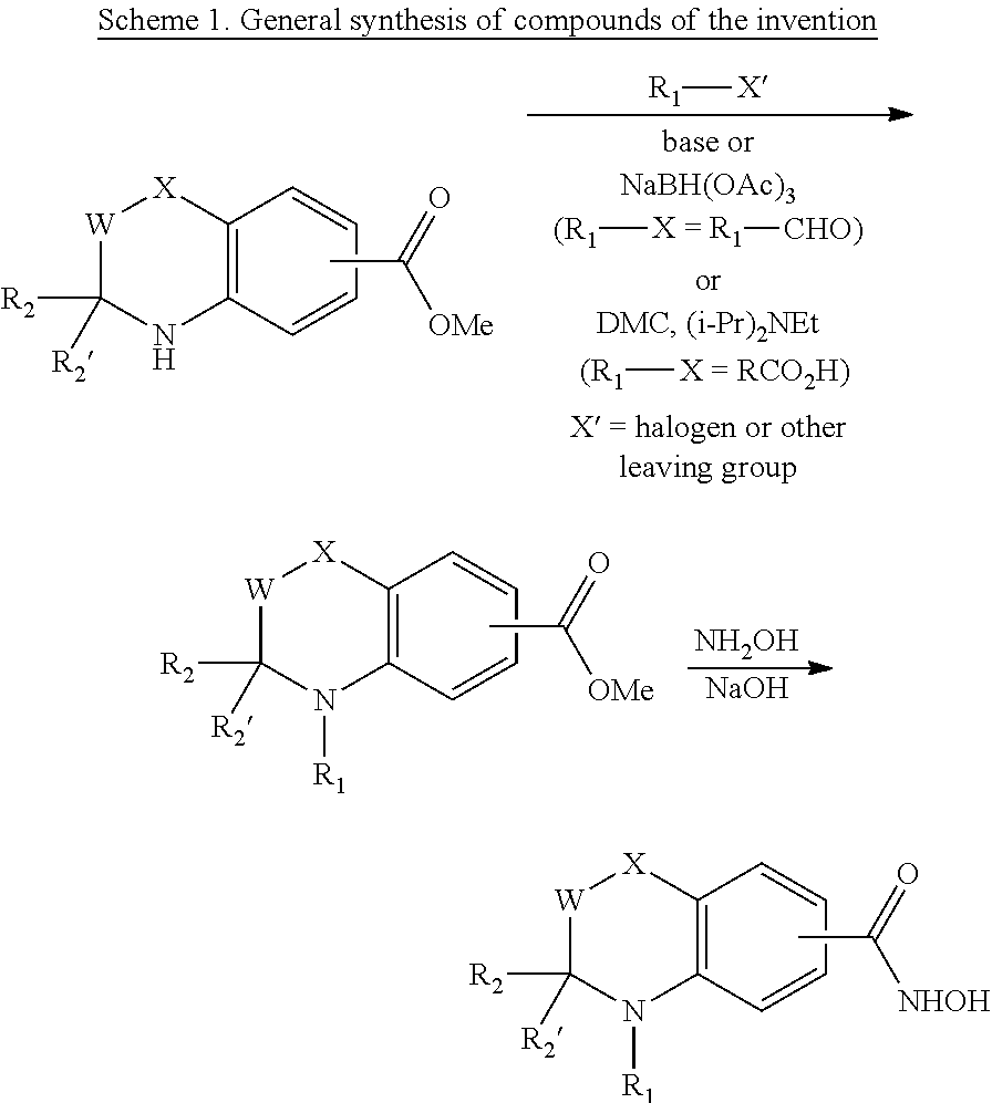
C12=C(C=CC=C1)N([R1])C([R2])([R2])[W][X]2.CC(=O)[NHOH].C12=C(C=CC=C1)N([R1])C([R2])([R2])[W][X]2.CC(=O)[OMe].[NH2OH].[NaOH].C12=C(C=CC=C1)NC([R2])([R2])[W][X]2.CC(=O)[OMe].[(R1][X = R1][CHO)].[(R1][X = RCO2H)].[R1][X]
